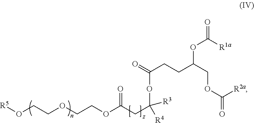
[R5]OCCOCCOC(CC([R3])([R4])OC(CCC(COC([R2a])=O)OC([R1a])=O)=O)=O
